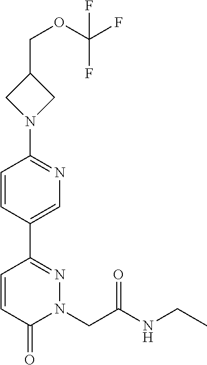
C1=CC(C2=NN(CC(NCC)=O)C(=O)C=C2)=CN=C1N1CC(COC(F)(F)F)C1
